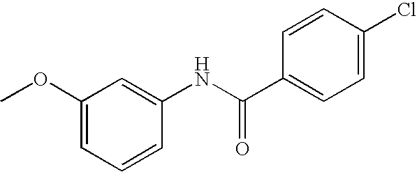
C1(OC)=CC=CC(NC(C2=CC=C(Cl)C=C2)=O)=C1
